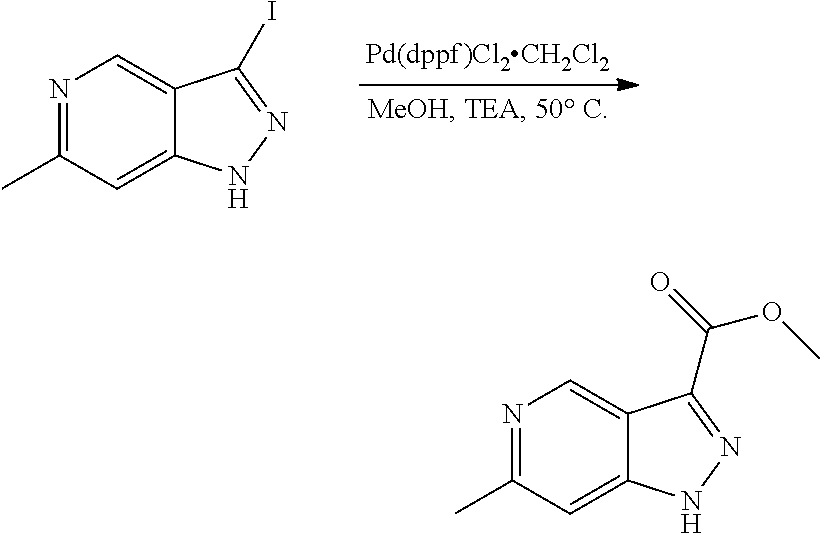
N1=C(C)C=C2C(=C1)C(I)=NN2.N1=C(C)C=C2C(=C1)C(C(OC)=O)=NN2
